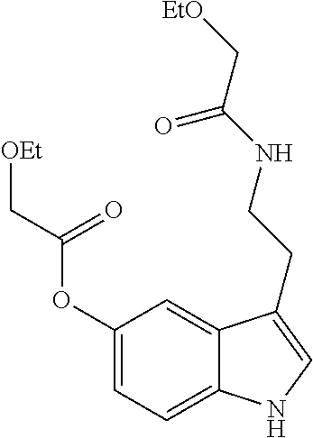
C1(OC(C[OEt])=O)=CC=C2C(=C1)C(CCNC(C[EtO])=O)=CN2
